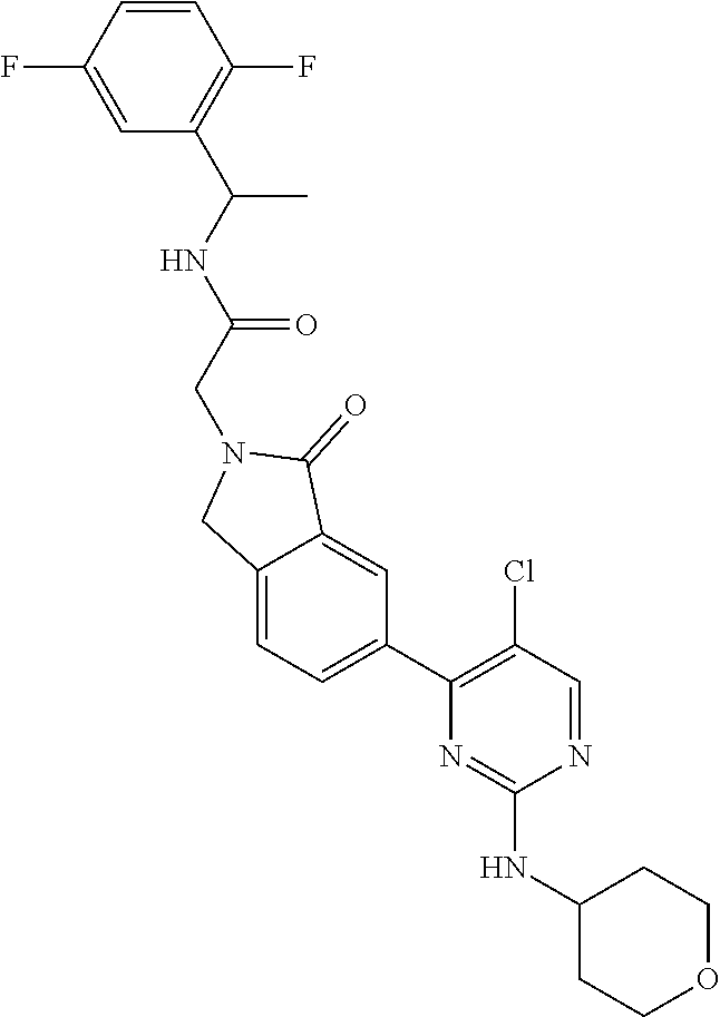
N1=CC(Cl)=C(C2=CC=C3C(=C2)C(=O)N(CC(=O)NC(C)C2=C(F)C=CC(F)=C2)C3)N=C1NC1CCOCC1
